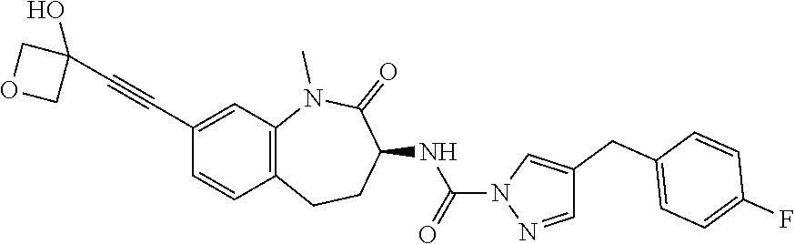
C1(C#CC2(O)COC2)=CC2=C(C=C1)CCC(NC(=O)N1N=CC(CC3=CC=C(F)C=C3)=C1)C(=O)N2C
